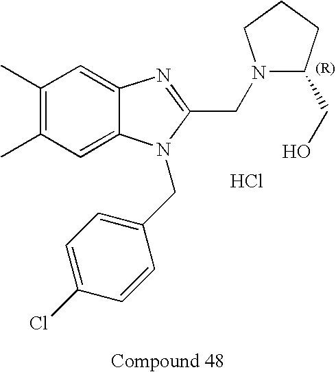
C1(C)=C(C)C=C2C(=C1)N=C(CN1C(CO)CCC1)N2CC1=CC=C(Cl)C=C1.Cl
